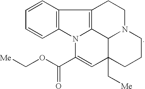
C12=C(C=CC=C1)C1=C3N2C(C(=O)OC[Me])=CC2(C[Me])C3N(CC1)CCC2
